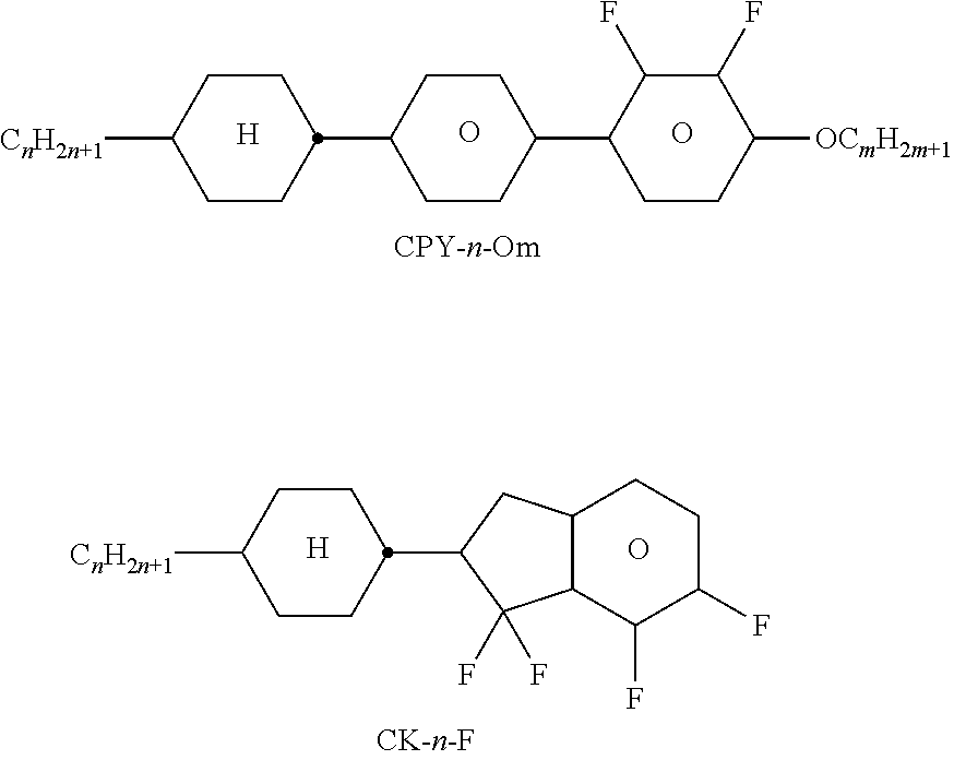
C1CC([CnH2n+1])CCC1C1CCC(C2CCC([OCmH2m+1])C(F)C2F)CC1.[H].O.O.[H].C1CC([CnH2n+1])CCC1C1C(F)(F)C2C(C1)CCC(F)C2F.O
